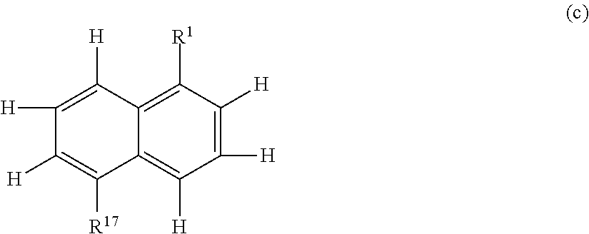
C1([H])=C([H])C([R1])=C2C(=C1[H])C([R17])=C([H])C([H])=C2[H]
